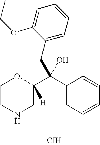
[CIH].C1CNCC(C(C2=CC=CC=C2)(O)CC2=CC=CC=C2OCC)([H])O1
